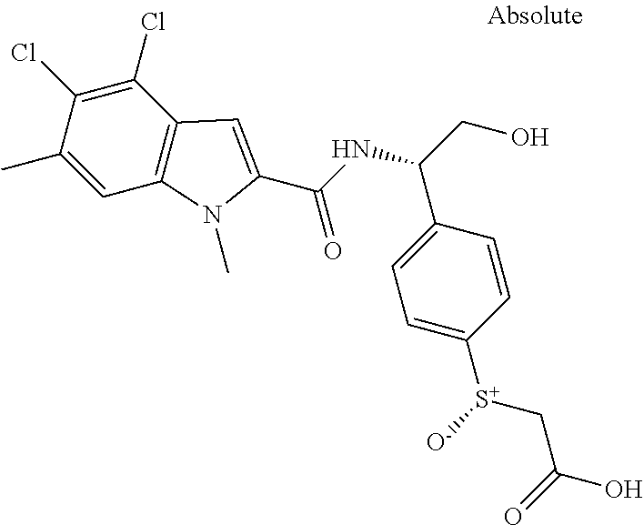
C1=C(C)C(Cl)=C(Cl)C2=C1N(C)C(C(NC(CO)C1=CC=C([S+]([O-])CC(O)=O)C=C1)=O)=C2
